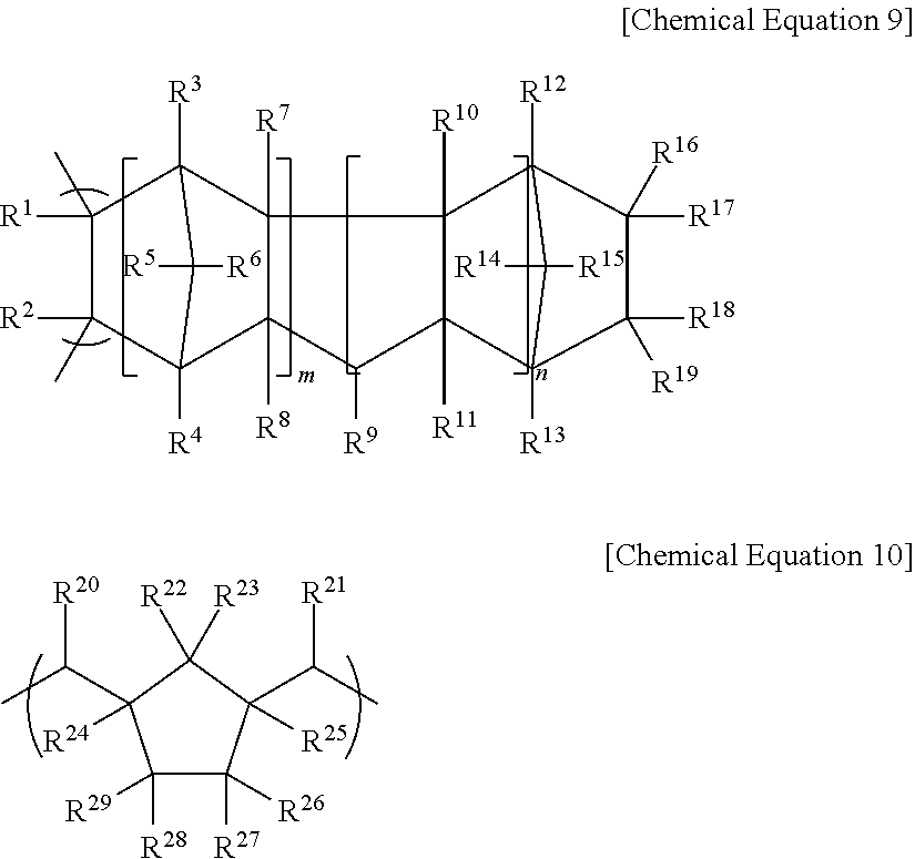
C1([R2])(C)C2([R4])C([R6])([R5])C([R3])(C1([R1])C)C1([R7])C2([R8])C([R9])C2([R11])C3([R13])C([R18])([R19])C([R17])([R16])C([R12])(C12[R10])C3([R15])[R14].C1([R28])([R29])C([R27])([R26])C([R25])(C(C)[R21])C([R22])([R23])C1([R24])C(C)[R20]
